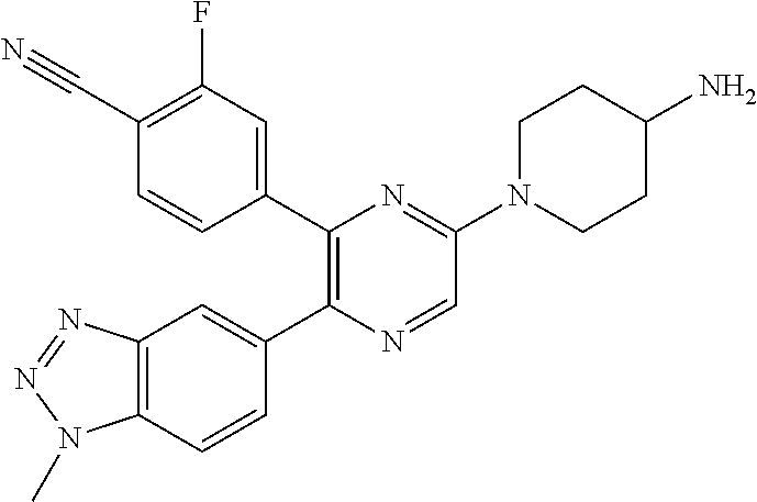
C1(C#N)=C(F)C=C(C2=C(C3=CC4=C(C=C3)N(C)N=N4)N=CC(N3CCC(N)CC3)=N2)C=C1
